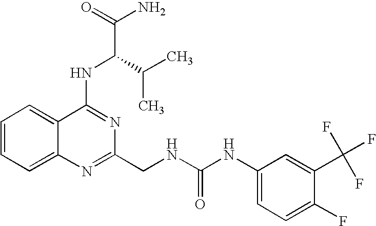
C1=CC=C2C(=C1)C(NC(C(C)C)C(N)=O)=NC(CNC(NC1=CC=C(F)C(C(F)(F)F)=C1)=O)=N2
